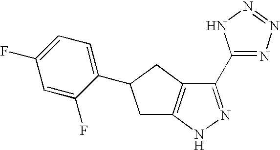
C1C2=C(CC1C1=CC=C(F)C=C1F)C(C1=NN=NN1)=NN2
